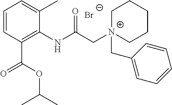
C1=CC(C(OC(C)C)=O)=C(NC(C[N+]2(CC3=CC=CC=C3)CCCCC2)=O)C(C)=C1.[Br-]
